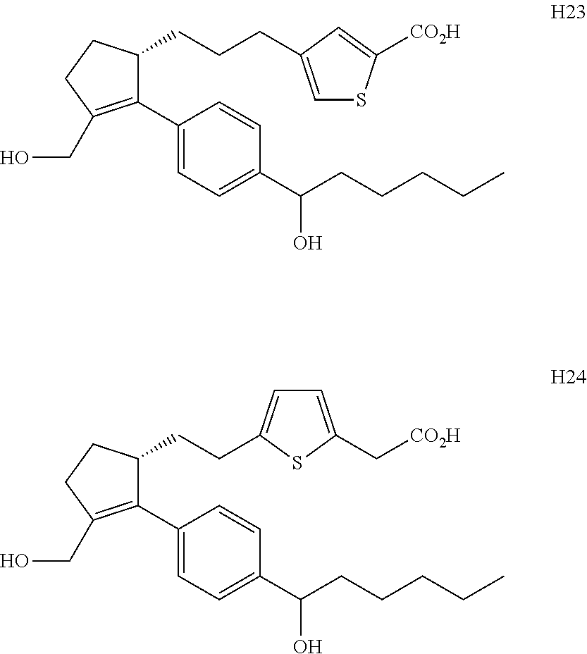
C1(C2=CC=C(C(CCCCC)O)C=C2)=C(CO)CCC1CCCC1=CSC([CO2H])=C1.C1(C2=CC=C(C(CCCCC)O)C=C2)=C(CO)CCC1CCC1=CC=C(C[CO2H])S1
